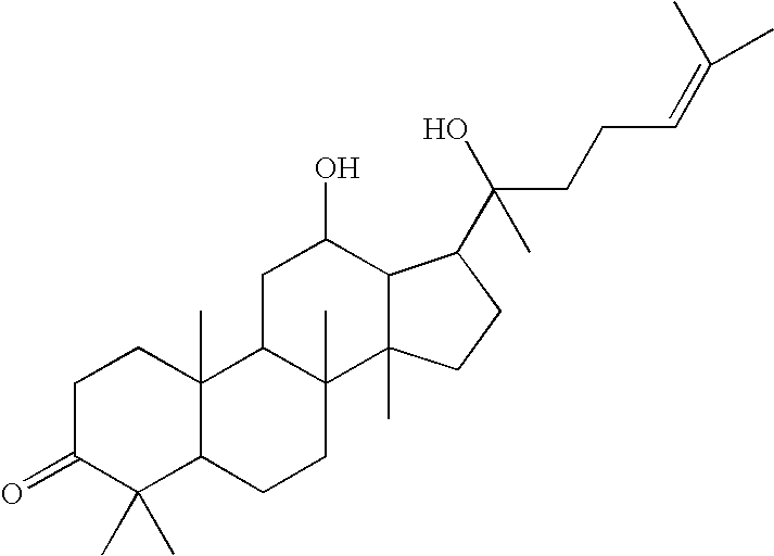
C1C(=O)C(C)(C)C2C(C)(C1)C1C(C)(CC2)C2(C)C(C(O)C1)C(C(O)(CCC=C(C)C)C)CC2
